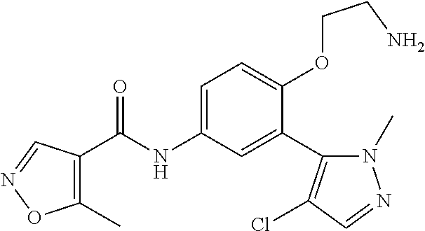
C1(C)=C(C(=O)NC2=CC=C(OCCN)C(C3=C(Cl)C=NN3C)=C2)C=NO1
